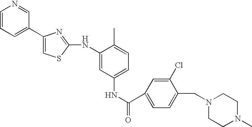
C1=CC=C(C2=CSC(NC3=CC(NC(=O)C4=CC=C(CN5CCN(C)CC5)C(Cl)=C4)=CC=C3C)=N2)C=N1
